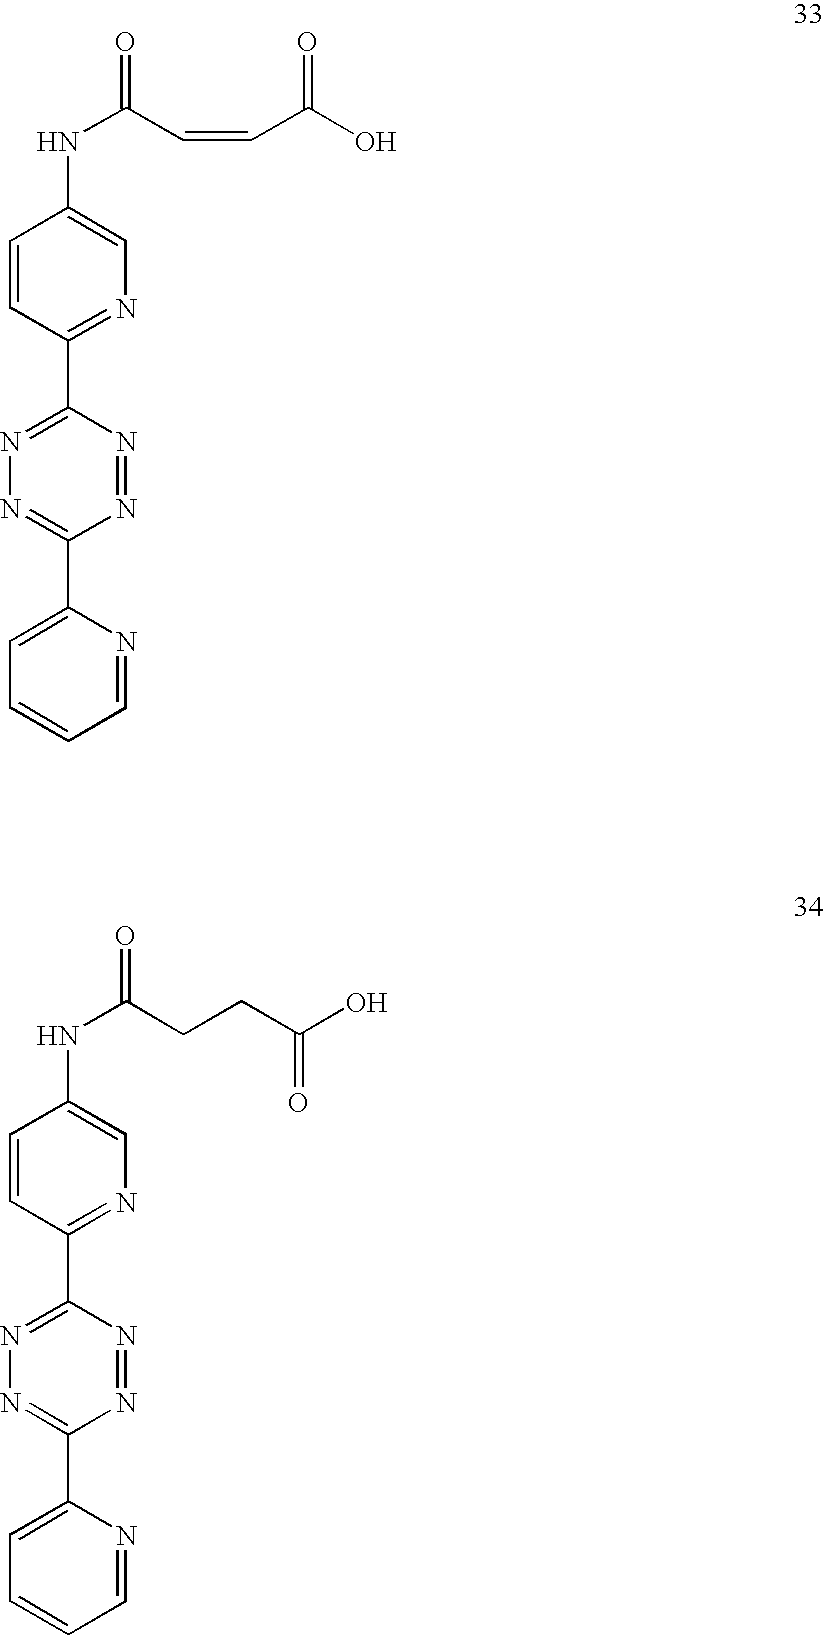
N1=C(C2=NC=C(NC(C=CC(O)=O)=O)C=C2)N=NC(C2=CC=CC=N2)=N1.N1=C(C2=NC=C(NC(CCC(O)=O)=O)C=C2)N=NC(C2=CC=CC=N2)=N1
